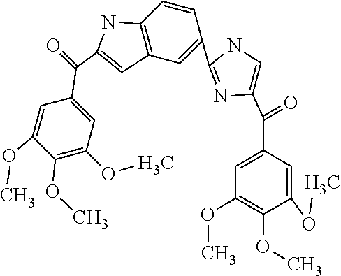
C1(OC)=C(OC)C(OC)=CC(C(C2=CNC(C3=CC4=C(C=C3)NC(C(=O)C3=CC(OC)=C(OC)C(OC)=C3)=C4)=N2)=O)=C1
